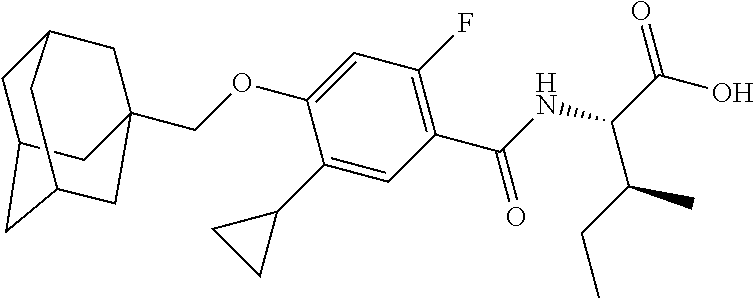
C1(C2CC2)=CC(C(NC(C(O)=O)C(CC)C)=O)=C(F)C=C1OCC12CC3CC(CC(C1)C3)C2
